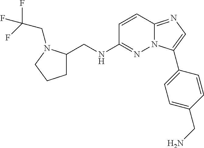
C1=CC2=NC=C(C3=CC=C(CN)C=C3)N2N=C1NCC1CCCN1CC(F)(F)F
